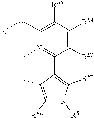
[RB6]C1=C(C)C(C2=N(C)C(O[LA])=C([RB5])C([RB4])=C2[RB3])=C([RB2])N1[RB1]
